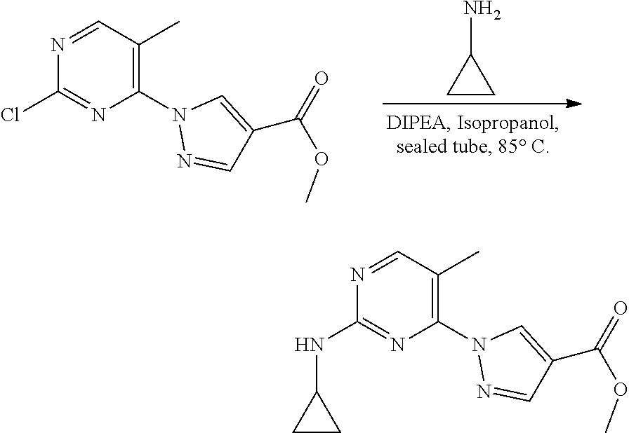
C1CC1N.C1(C(OC)=O)=CN(C2=C(C)C=NC(Cl)=N2)N=C1.C1(C(OC)=O)=CN(C2=C(C)C=NC(NC3CC3)=N2)N=C1
